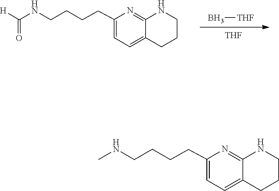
C1=C(CCCCNC([H])=O)N=C2C(=C1)CCCN2.B[THF].[THF].C1=C(CCCCNC)N=C2C(=C1)CCCN2
